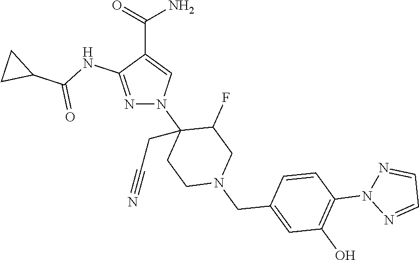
C(C1=CN(C2(CC#N)CCN(CC3=CC(O)=C(N4N=CC=N4)C=C3)CC2F)N=C1NC(C1CC1)=O)(=O)N
